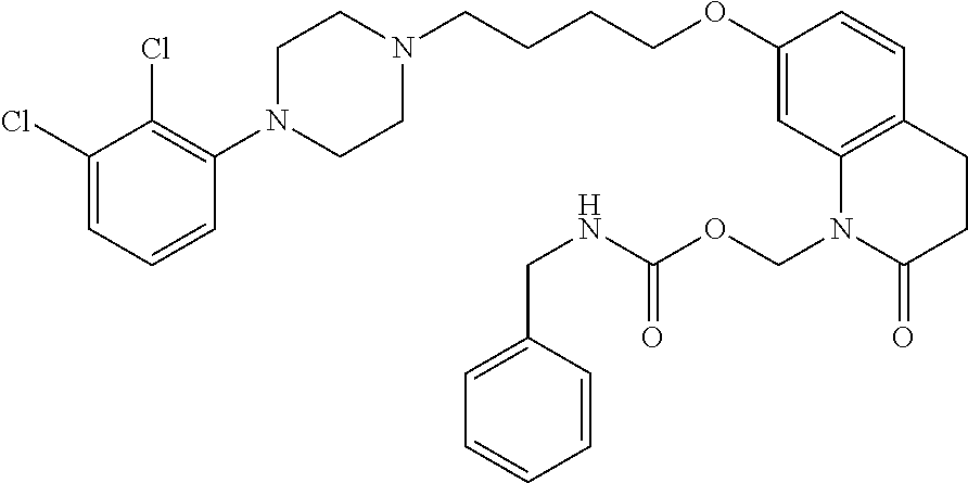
C1=C(Cl)C(Cl)=C(N2CCN(CCCCOC3=CC4=C(C=C3)CCC(=O)N4COC(NCC3=CC=CC=C3)=O)CC2)C=C1
